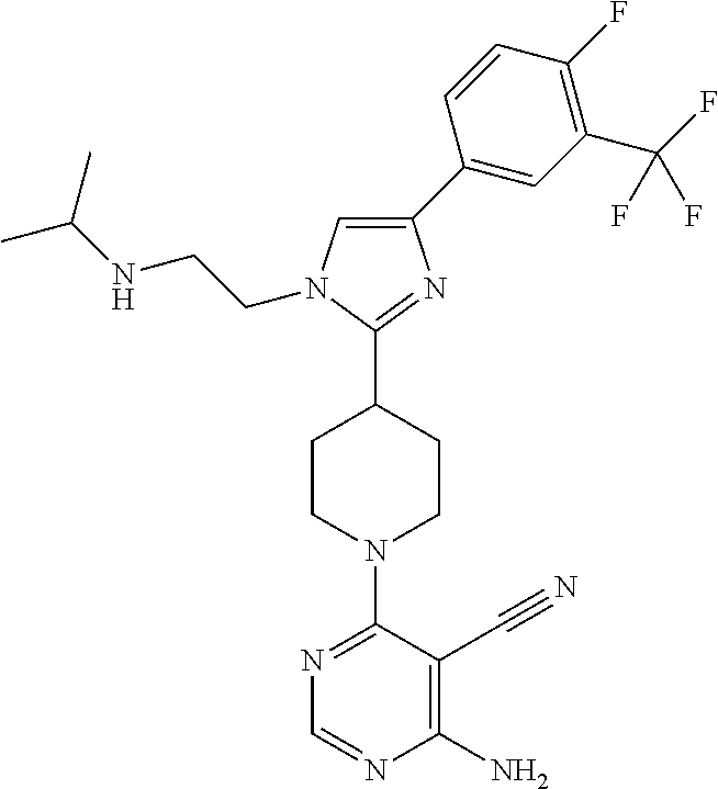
C1=C(C2=CC(C(F)(F)F)=C(F)C=C2)N=C(C2CCN(C3=NC=NC(N)=C3C#N)CC2)N1CCNC(C)C
